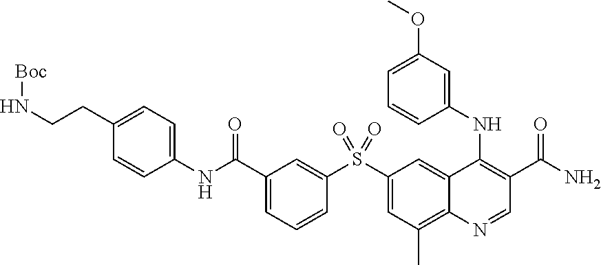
[Boc]NCCC1=CC=C(NC(C2=CC=CC(S(C3=CC(C)=C4C(=C3)C(NC3=CC(OC)=CC=C3)=C(C(=O)N)C=N4)(=O)=O)=C2)=O)C=C1
